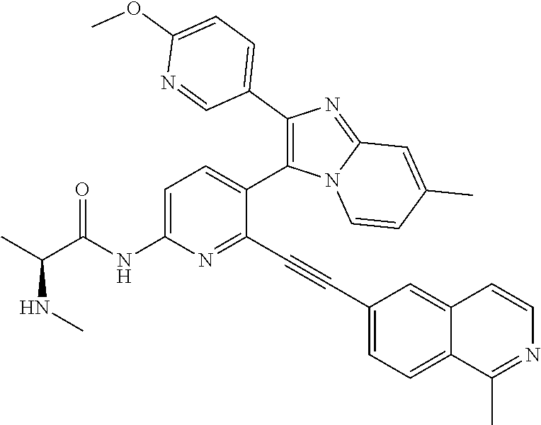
C1=C(NC(C(C)NC)=O)N=C(C#CC2=CC=C3C(=C2)C=CN=C3C)C(C2=C(C3=CC=C(OC)N=C3)N=C3N2C=CC(C)=C3)=C1
